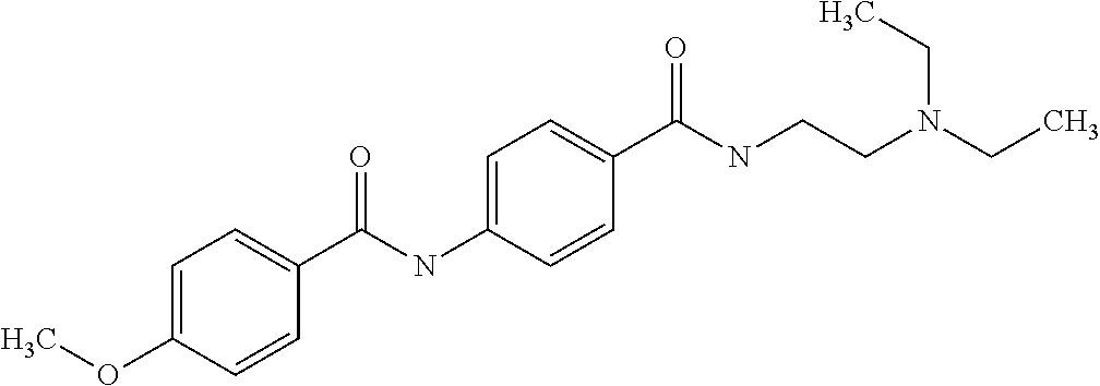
O=C(C1=CC=C(OC)C=C1)NC1=CC=C(C(NCCN(CC)CC)=O)C=C1
